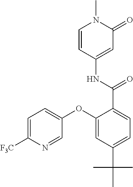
C1=CC(NC(C2=CC=C(C(C)(C)C)C=C2OC2=CC=C([F3C])N=C2)=O)=CC(=O)N1C
